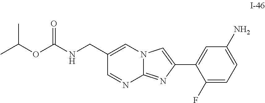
CC(OC(NCC1=CN2C(=NC(C3=CC(N)=CC=C3F)=C2)N=C1)=O)C
